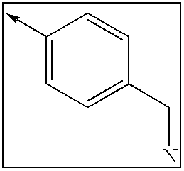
C1=CC(CN)=CC=C1->C
